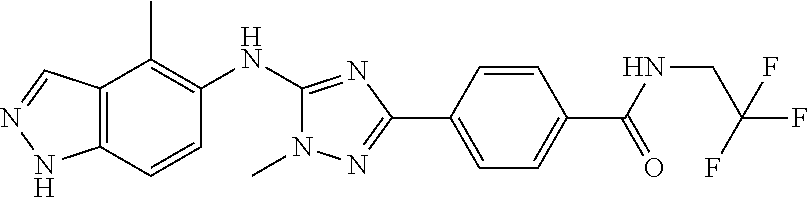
C12=C(C=CC(NC3=NC(C4=CC=C(C(NCC(F)(F)F)=O)C=C4)=NN3C)=C1C)NN=C2
